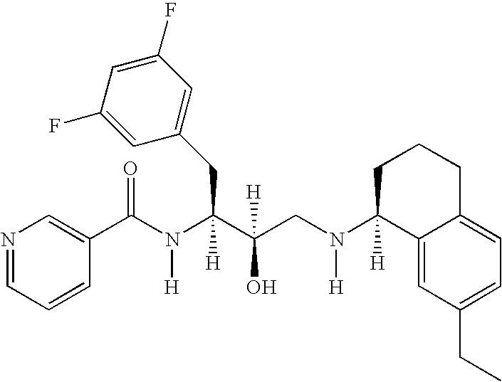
N1=CC=CC(C(N(C(C(CN(C2([H])C3=CC(CC)=CC=C3CCC2)[H])(O)[H])(CC2=CC(F)=CC(F)=C2)[H])[H])=O)=C1
